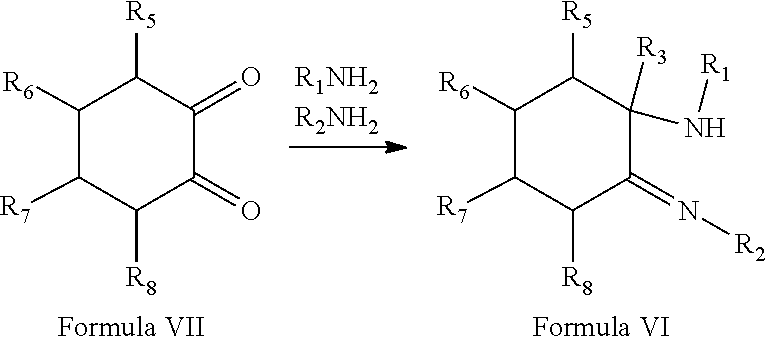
C1([R8])C(=O)C(=O)C([R5])C([R6])C1[R7].C1([R8])C(=N[R2])C(N[R1])([R3])C([R5])C([R6])C1[R7]
